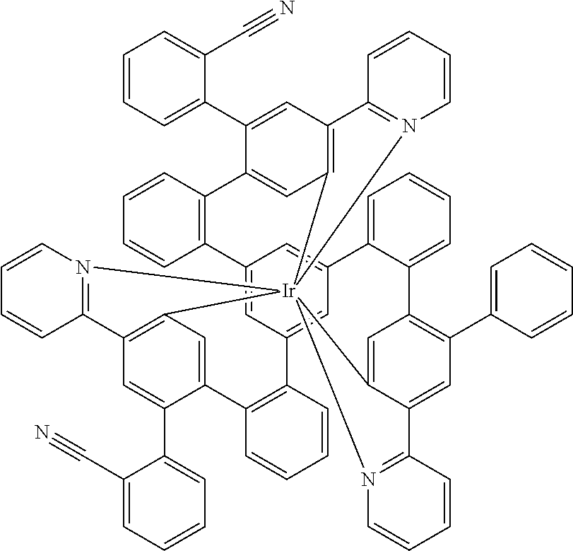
C12=CC3=CC(=C1)C1=CC=CC=C1C1=C(C4=CC=CC=C4)C=C4C(=C1)[Ir]15(C6=C(C=C(C7=CC=CC=C7C#N)C(=C6)C6=C3C=CC=C6)C3=N1C=CC=C3)(C1=C(C=C(C3=CC=CC=C3C#N)C(=C1)C1=C2C=CC=C1)C1=N5C=CC=C1)N1=C4C=CC=C1
